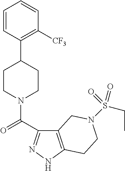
C1=CC(C2CCN(C(=O)C3=NNC4=C3CN(S(CC)(=O)=O)CC4)CC2)=C([CF3])C=C1
